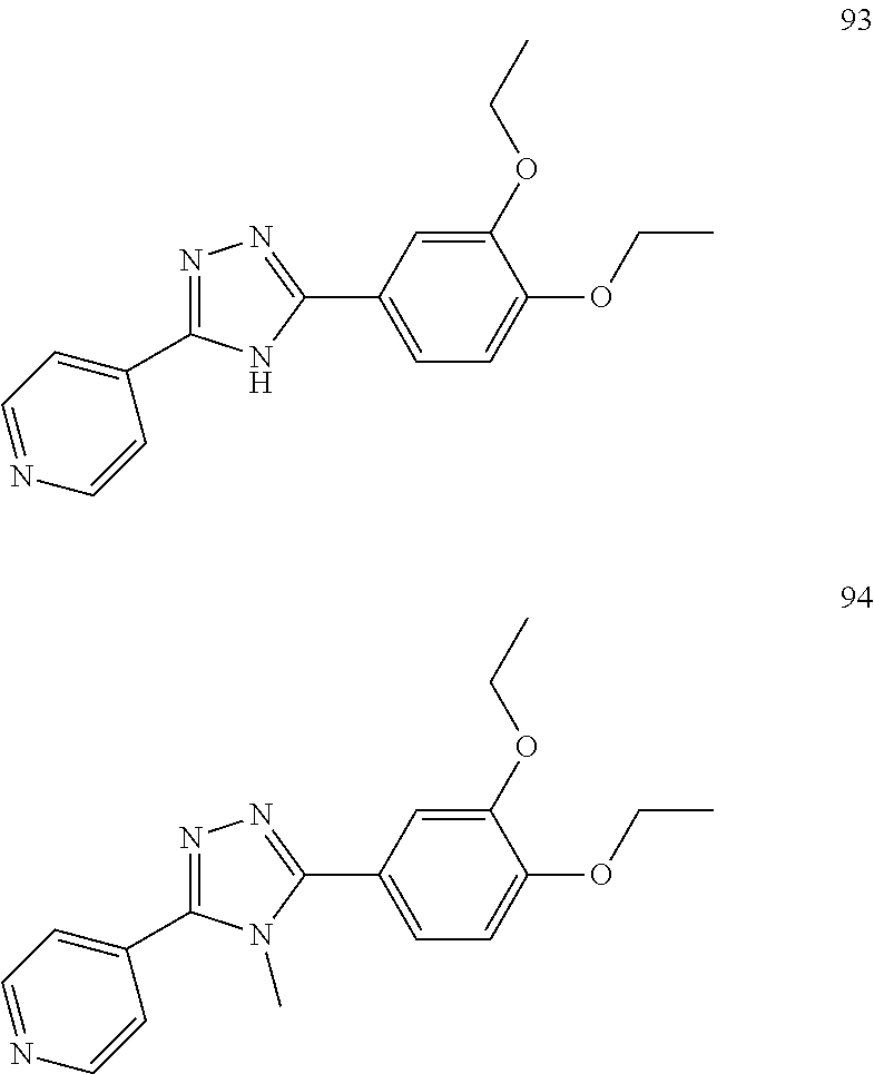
C1(OCC)=CC(C2=NN=C(C3=CC=NC=C3)N2)=CC=C1OCC.C1(OCC)=CC(C2=NN=C(C3=CC=NC=C3)N2C)=CC=C1OCC
